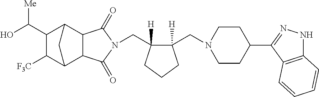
C(C1([H])C(CN2CCC(C3=NNC4=C3C=CC=C4)CC2)([H])CCC1)N1C(=O)C2C3C([F3C])C(C(O)[Me])C(C2C1=O)C3
